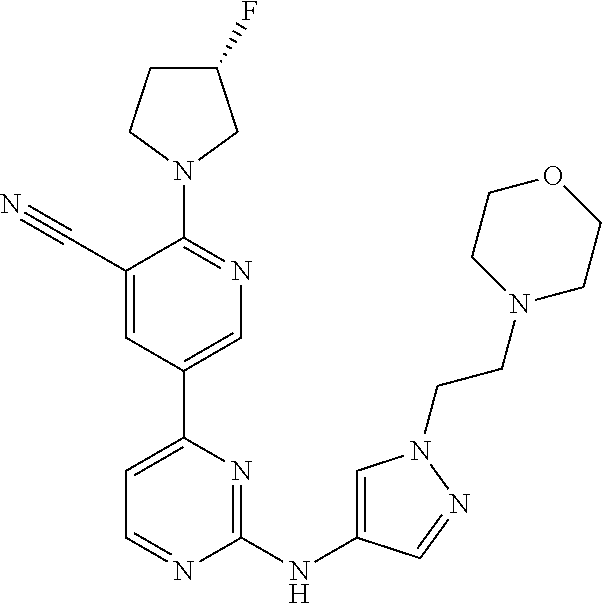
C1(F)CCN(C2=NC=C(C3=CC=NC(NC4=CN(CCN5CCOCC5)N=C4)=N3)C=C2C#N)C1
